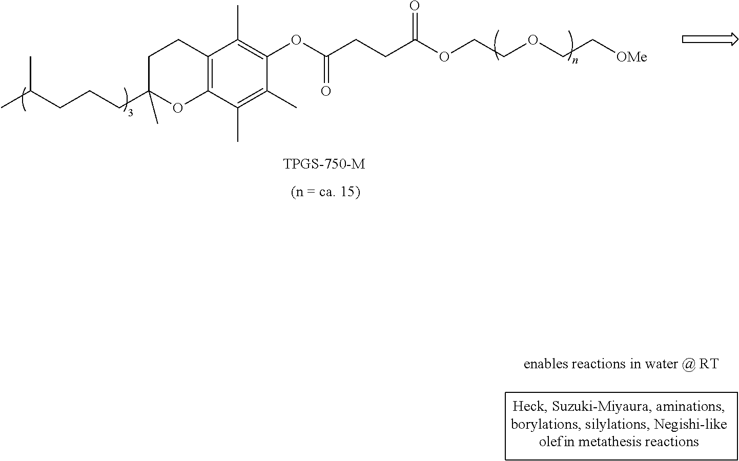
C12=C(C(C)=C(C)C(OC(CCC(OCCOCC[OMe])=O)=O)=C1C)OC(CCCC(C)C)(C)CC2
